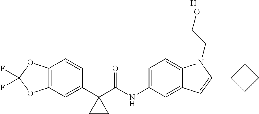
C1(C2(C(NC3=CC=C4C(=C3)C=C(C3CCC3)N4CCO)=O)CC2)=CC2=C(C=C1)OC(F)(F)O2.[H]
